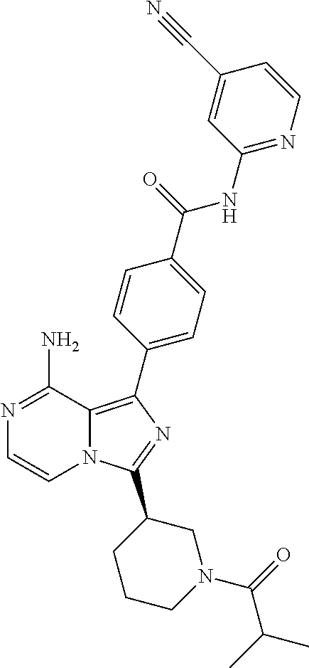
N1=C(N)C2=C(C3=CC=C(C(=O)NC4=NC=CC(C#N)=C4)C=C3)N=C(C3CCCN(C(=O)C(C)C)C3)N2C=C1
